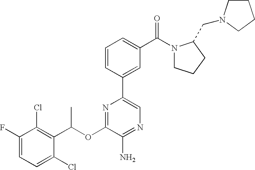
C1=C(F)C(Cl)=C(C(OC2=NC(C3=CC(C(N4CCCC4CN4CCCC4)=O)=CC=C3)=CN=C2N)C)C(Cl)=C1
